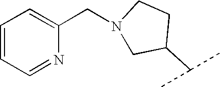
C1=CC=NC(CN2CC(C(C)C)CC2)=C1
